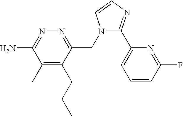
N1=C(CN2C(C3=CC=CC(F)=N3)=NC=C2)C(CCC)=C(C)C(N)=N1
